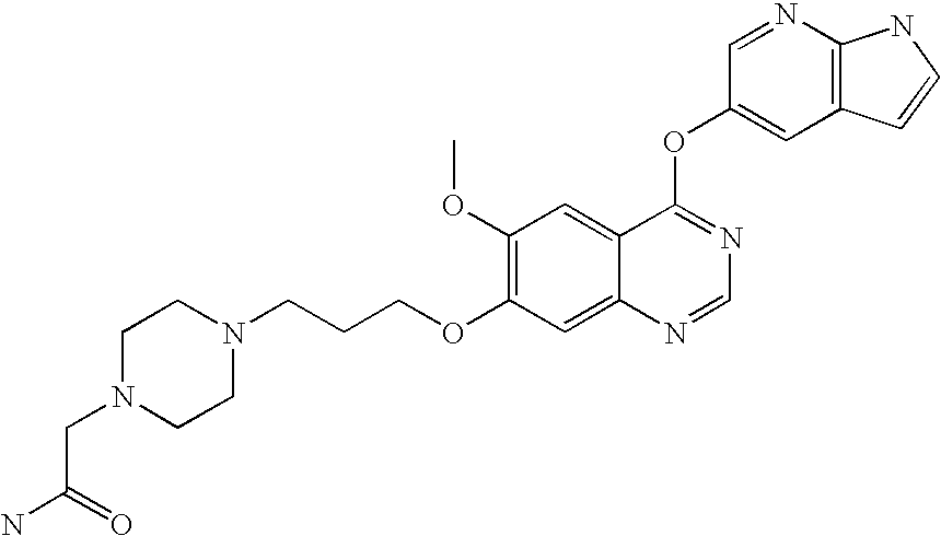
C1(OC)=C(OCCCN2CCN(CC(N)=O)CC2)C=C2C(=C1)C(OC1=CC3=C(N=C1)NC=C3)=NC=N2
